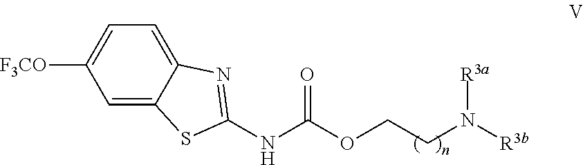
C1=C2C(=CC=C1[F3CO])N=C(NC(=O)OCCN([R3b])[R3a])S2
